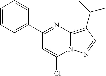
C1=CC=C(C2=NC3=C(C(C)C)C=NN3C(Cl)=C2)C=C1
